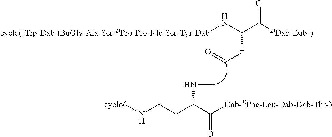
[cyclo(-Trp-Dab-tBuGly-Ala-Ser-DPro-Pro-Nle-Ser-Tyr-Dab]NC(C([DDab-Dab-)])=O)CC=O.CNC(CCN[cyclo(])C([Dab-DPhe-Leu-Dab-Dab-Thr-)])=O
